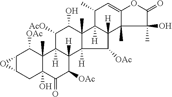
C12C(CC3(O)C(C)(C1[OAc])C1([H])C([H])(C([OAc])C3=O)C3([H])C(C)(C(O)C1[AcO])C1([H])C([H])(C3[OAc])C3(C)C(=CC1C)OC(=O)C3(C)O)O2
